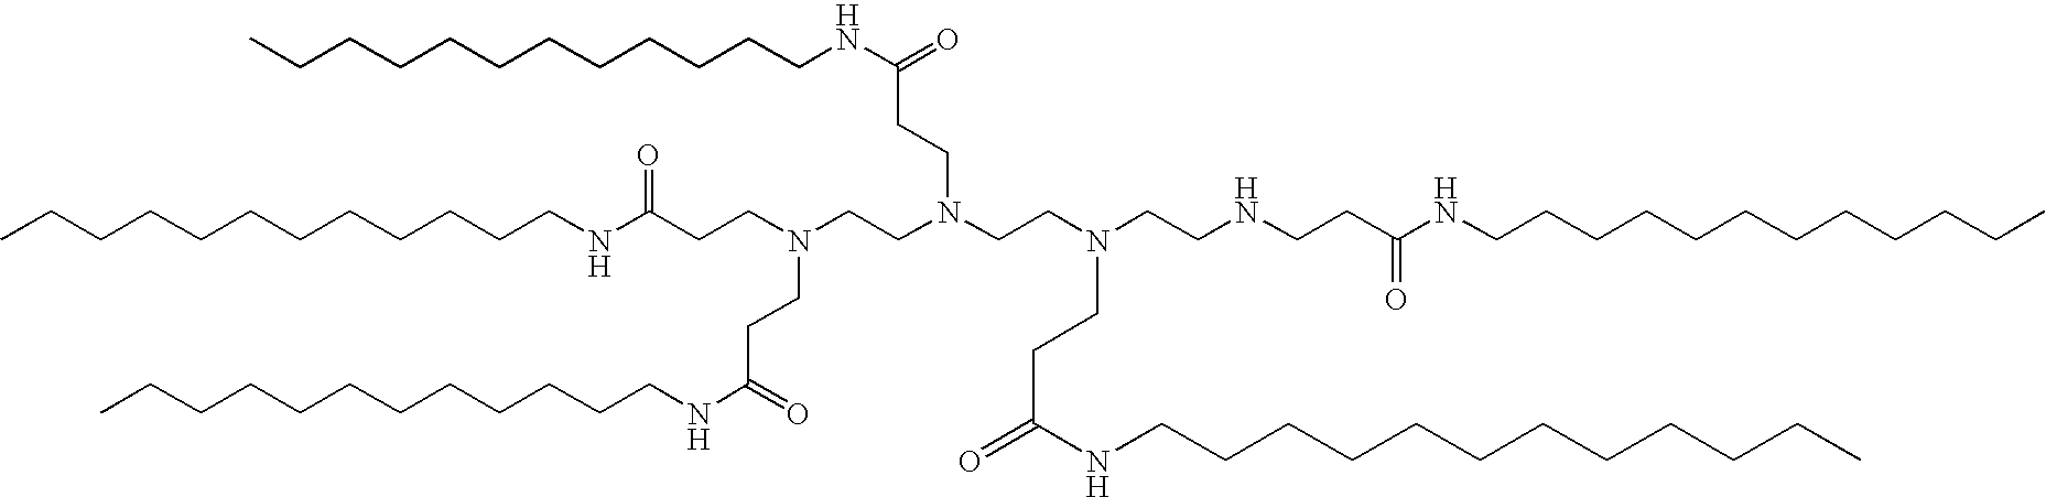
CCCCCCCCCCCCNC(CCN(CCN(CCN(CCNCCC(NCCCCCCCCCCCC)=O)CCC(=O)NCCCCCCCCCCCC)CCC(=O)NCCCCCCCCCCCC)CCC(=O)NCCCCCCCCCCCC)=O
